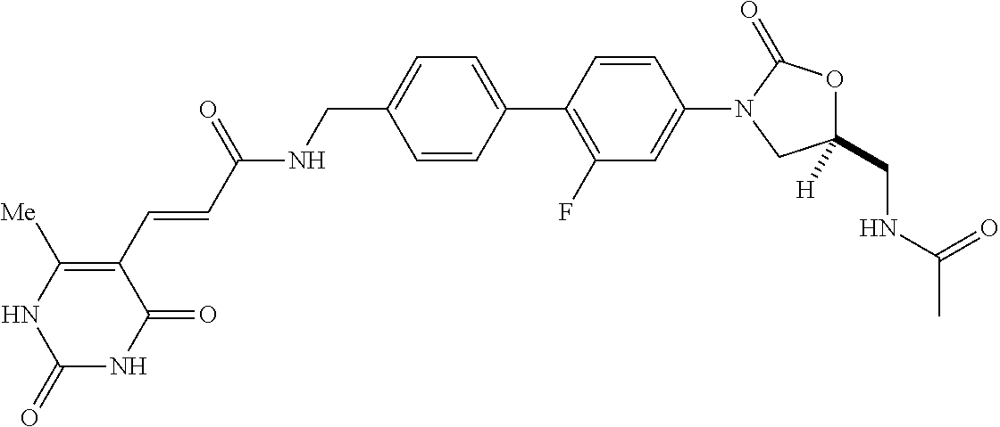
C1(CNC(C=CC2=C([Me])NC(=O)NC2=O)=O)=CC=C(C2=C(F)C=C(N3CC(CNC(C)=O)([H])OC3=O)C=C2)C=C1
